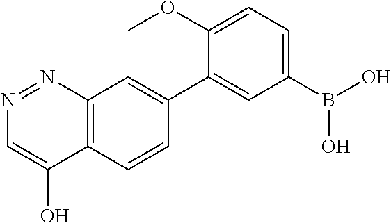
C12=C(C=CC(C3=CC(B(O)O)=CC=C3OC)=C1)C(O)=CN=N2
